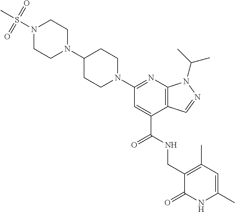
C1(N2CCN(S(C)(=O)=O)CC2)CCN(C2=NC3=C(C(C(NCC4=C(C)C=C(C)NC4=O)=O)=C2)C=NN3C(C)C)CC1
